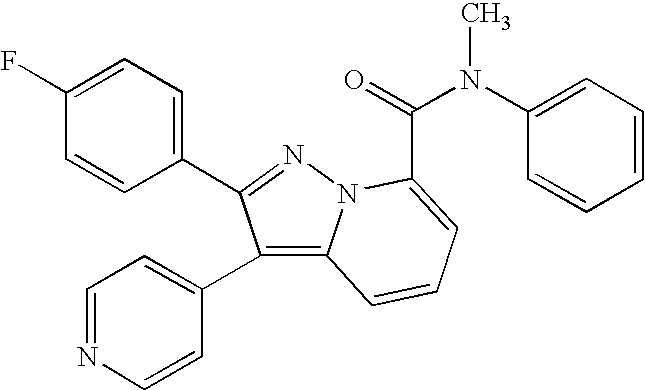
C1(F)=CC=C(C2=NN3C(=C2C2=CC=NC=C2)C=CC=C3C(=O)N(C2=CC=CC=C2)C)C=C1
